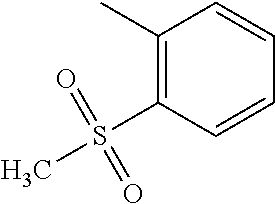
C1(C)=C(S(C)(=O)=O)C=CC=C1
